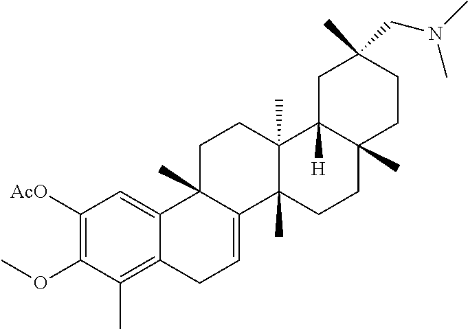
C1([AcO])=C(OC)C(C)=C2C(=C1)C1(C)C(=CC2)C2(C)C(C)(CC1)C1([H])C(C)(CC2)CCC(C)(CN(C)C)C1
